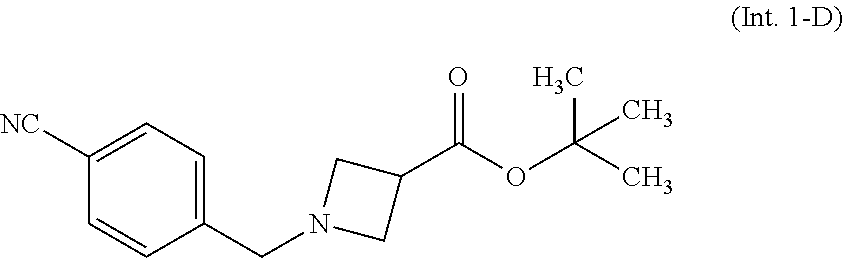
C1(CN2CC(C(OC(C)(C)C)=O)C2)=CC=C([NC])C=C1
